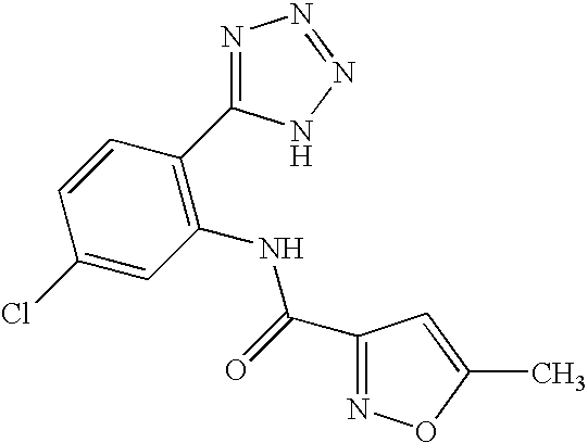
C1=CC(C2=NN=NN2)=C(NC(C2=NOC(C)=C2)=O)C=C1Cl
